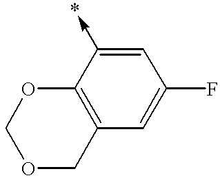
O1CC2=C(OC1)C(->*)=CC(F)=C2
